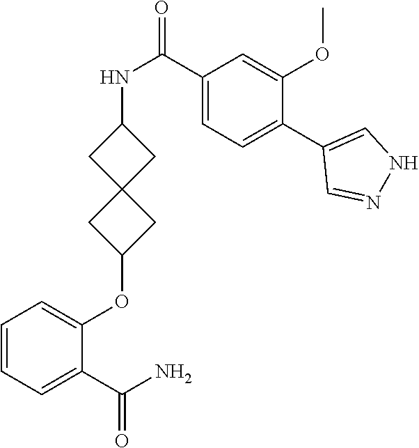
C1(C(N)=O)=CC=CC=C1OC1CC2(C1)CC(NC(C1=CC=C(C3=CNN=C3)C(OC)=C1)=O)C2
